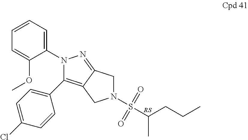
N1(C2=CC=CC=C2OC)N=C2C(=C1C1=CC=C(Cl)C=C1)CN(S(=O)(=O)C(CCC)C)C2
